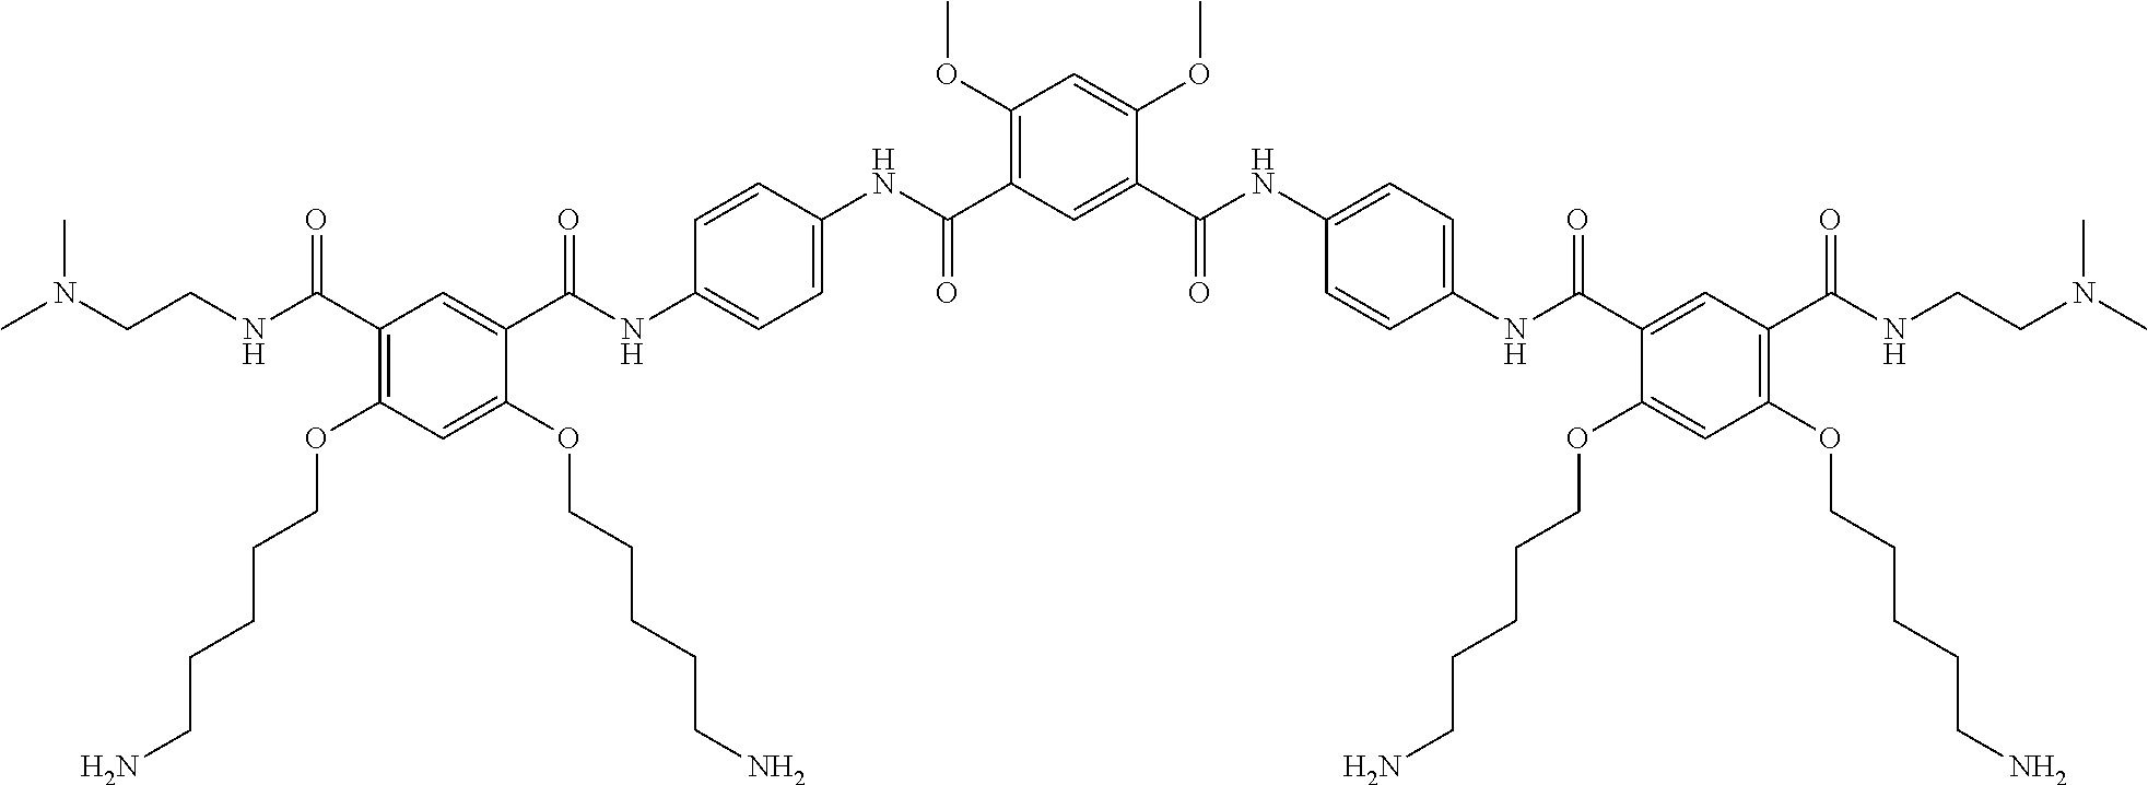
C1(C(NC2=CC=C(NC(C3=CC(C(NCCN(C)C)=O)=C(OCCCCCN)C=C3OCCCCCN)=O)C=C2)=O)=CC(C(NC2=CC=C(NC(C3=CC(C(NCCN(C)C)=O)=C(OCCCCCN)C=C3OCCCCCN)=O)C=C2)=O)=C(OC)C=C1OC
